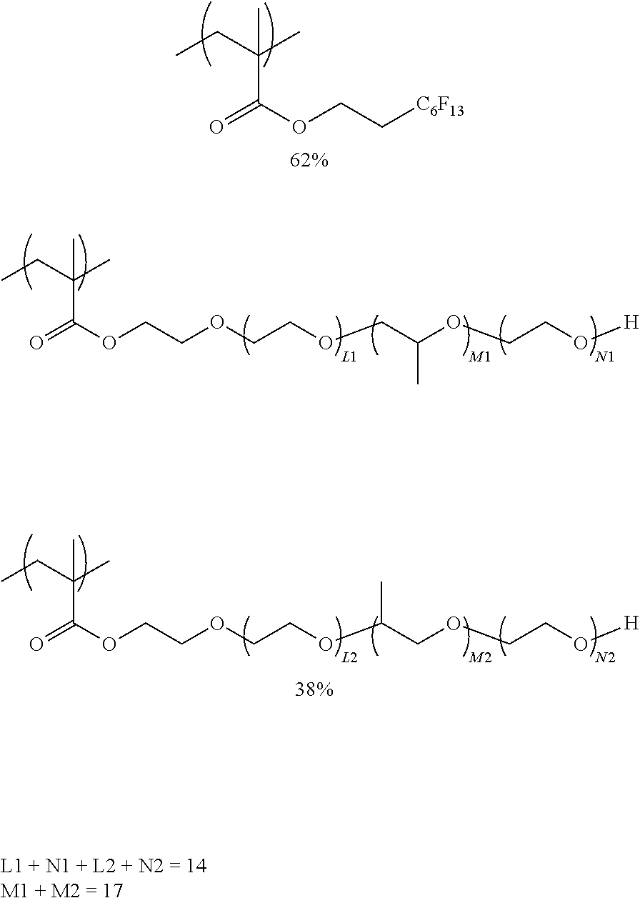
C(OCCOCC(OCCO[H])C)COC(=O)C(CC)(C)C.C([C6F13])COC(=O)C(CC)(C)C.C(OCCOC(COCCO[H])C)COC(=O)C(CC)(C)C
